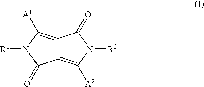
C12=C([A2])N([R2])C(=O)C1=C([A1])N([R1])C2=O
